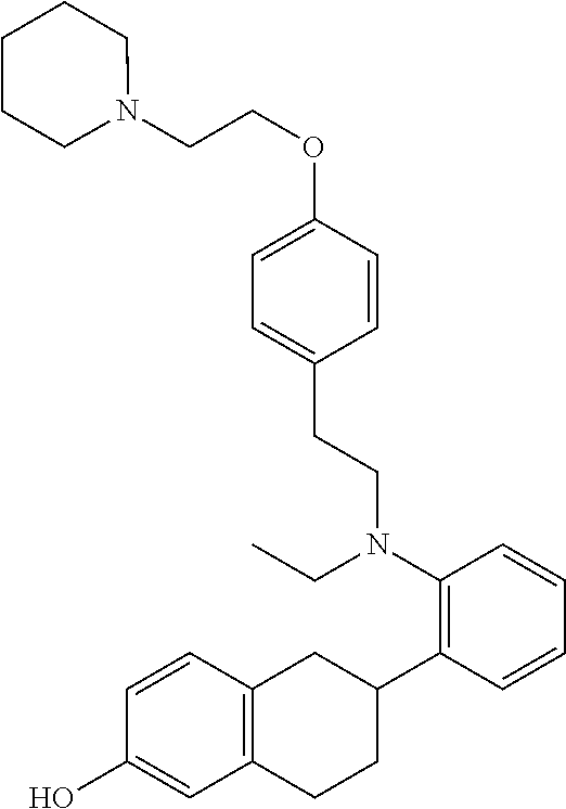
C1=C(OCCN2CCCCC2)C=CC(CCN(C2=C(C3CC4=C(CC3)C=C(O)C=C4)C=CC=C2)CC)=C1
